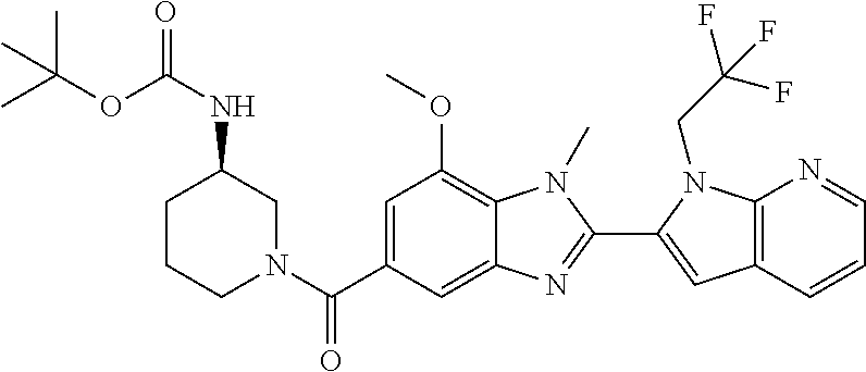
C1CCN(C(C2=CC(OC)=C3C(=C2)N=C(C2=CC4=C(N2CC(F)(F)F)N=CC=C4)N3C)=O)CC1NC(=O)OC(C)(C)C
